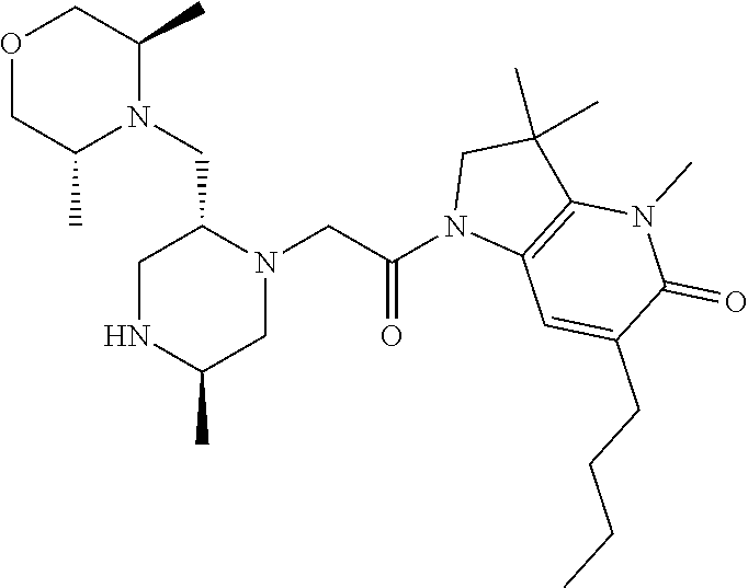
O1CC(C)N(CC2N(CC(N3C4=C(C(C)(C)C3)N(C)C(=O)C(CCCC)=C4)=O)CC(C)NC2)C(C)C1
